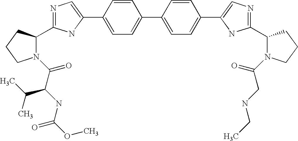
C1=CC(C2=CN=C(C3N(C(C(NC(OC)=O)C(C)C)=O)CCC3)N2)=CC=C1C1=CC=C(C2=CN=C(C3N(C(=O)CNCC)CCC3)N2)C=C1
